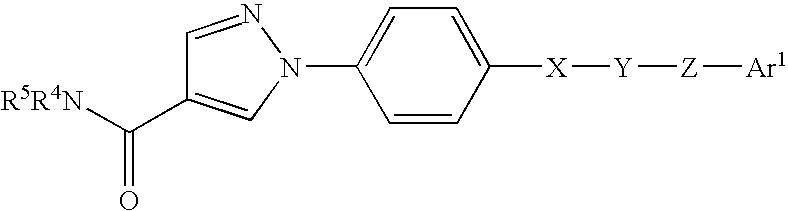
C1=C(N2C=C(C([R5R4N])=O)C=N2)C=CC([X][Y][Z][Ar1])=C1
